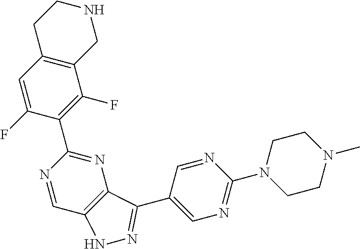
C12=C(C=C(F)C(C3=NC4=C(C=N3)NN=C4C3=CN=C(N4CCN(C)CC4)N=C3)=C1F)CCNC2
